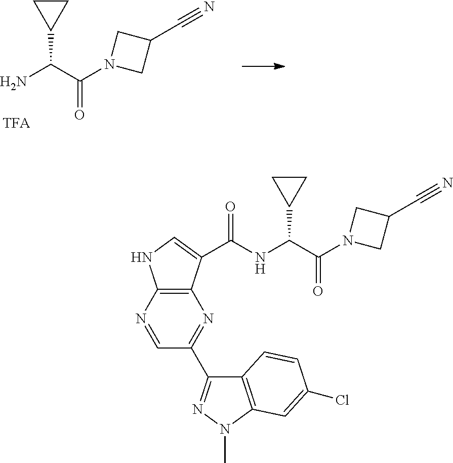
NC(C(N1CC(C#N)C1)=O)C1CC1.C1(C2=NN(C)C3=C2C=CC(Cl)=C3)=NC2=C(NC=C2C(NC(C(N2CC(C#N)C2)=O)C2CC2)=O)N=C1
